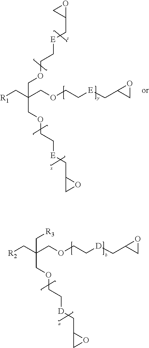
[R3]CC(C[R2])(COCC[D]CC1CO1)COCC[D]CC1CO1.C1(C[E]CCOCC(C[R1])(COCC[E]CC2CO2)COCC[E]CC2CO2)OC1
